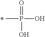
O=P(O)(C)O
